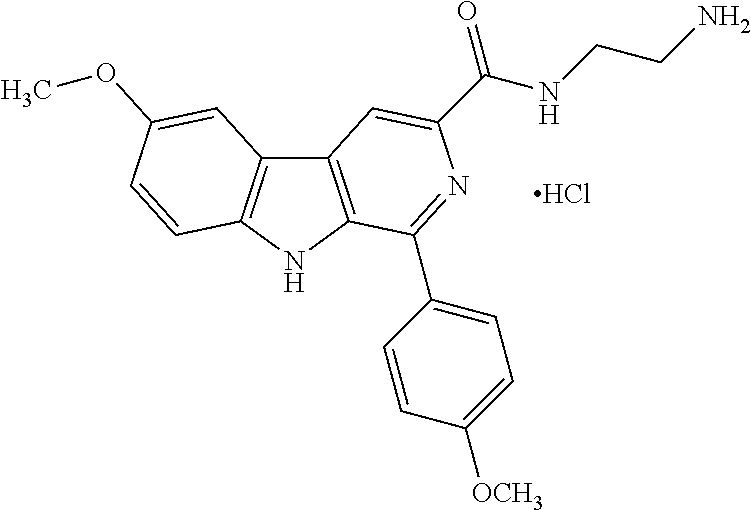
C12=C(NC3=C1C=C(OC)C=C3)C(C1=CC=C([OCH3])C=C1)=NC(C(=O)NCCN)=C2.Cl
